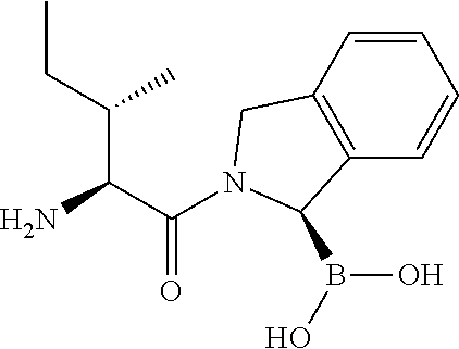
C(C(N)C(CC)C)(=O)N1CC2=C(C=CC=C2)C1B(O)O
